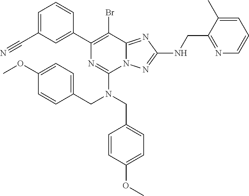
C1(OC)=CC=C(CN(CC2=CC=C(OC)C=C2)C2=NC(C3=CC(C#N)=CC=C3)=C(Br)C3=NC(NCC4=NC=CC=C4C)=NN23)C=C1
